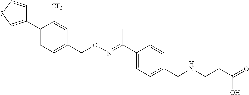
C1(C2=CSC=C2)=CC=C(CON=C(C2=CC=C(CNCCC(=O)O)C=C2)C)C=C1[CF3]
